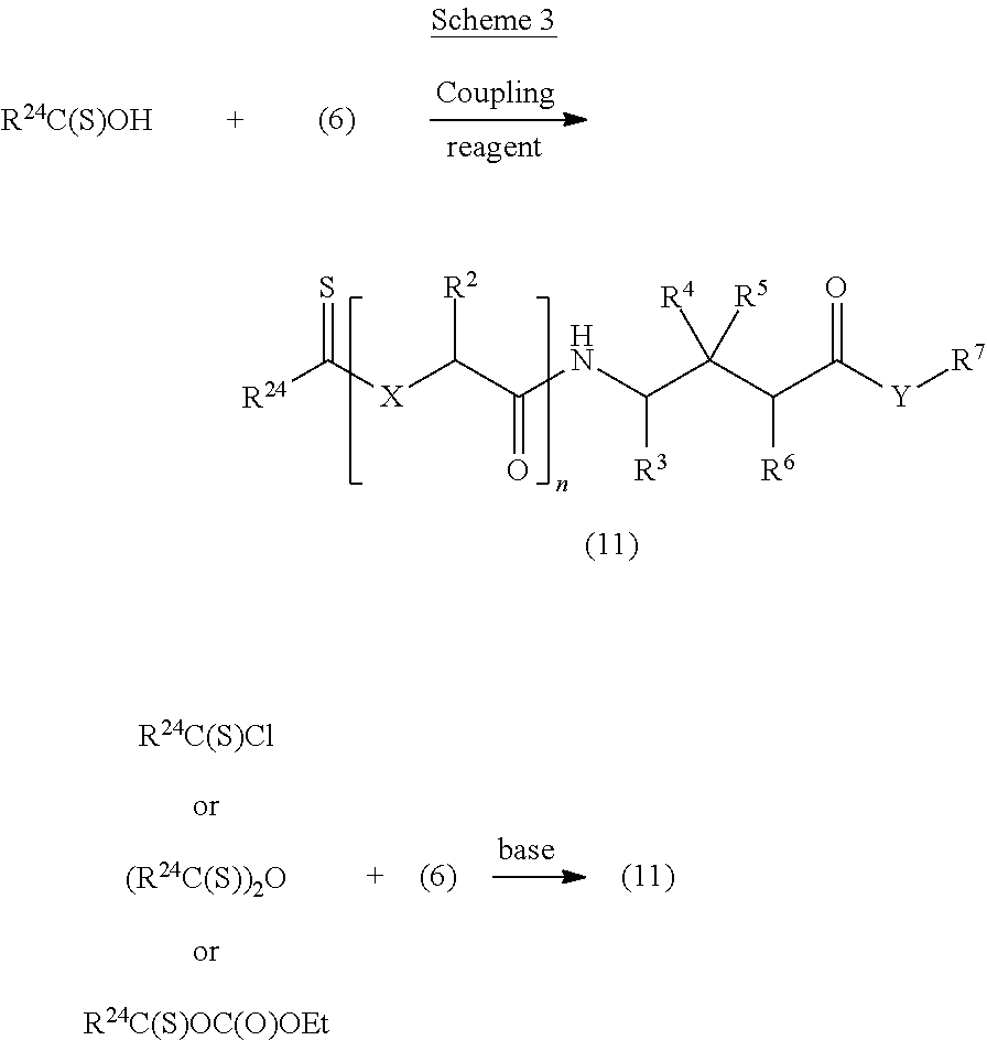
[R24C(S)OH].[R24]C([X]C(C(NC(C(C(C([Y][R7])=O)[R6])([R4])[R5])[R3])=O)[R2])=S.[R24C(S)Cl].[(R24C(S))2O].[R24C(S)OC(O)OEt]
